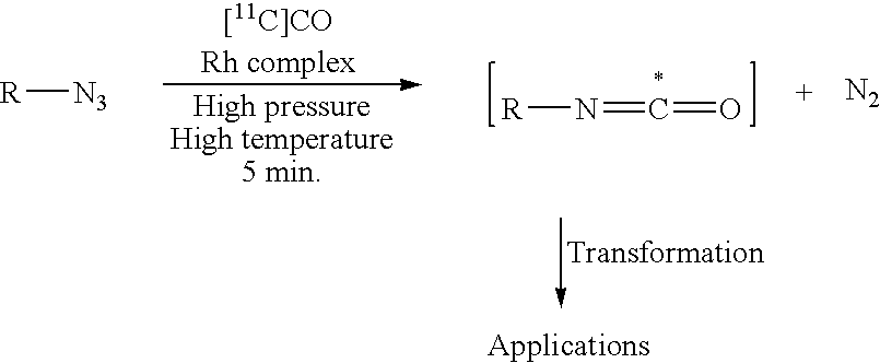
[R]N=C=O.[R][N3].[N2]
